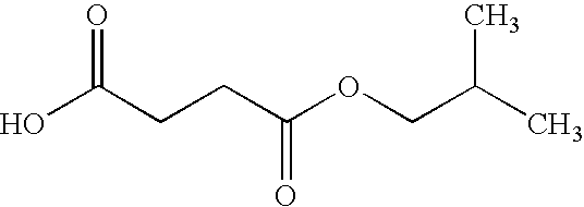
OC(CCC(OCC(C)C)=O)=O
